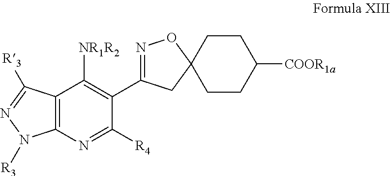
C1(C2=NOC3(C2)CCC([COOR1a])CC3)=C([NR1R2])C2=C(N=C1[R4])N([R3])N=C2[R3]
